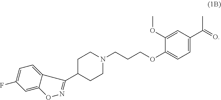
O1N=C(C2CCN(CCCOC3=CC=C(C(=O)C)C=C3OC)CC2)C2=CC=C(F)C=C12
